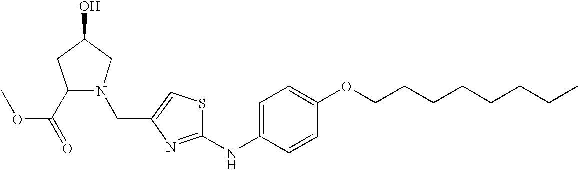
C1=C(NC2=NC(CN3C(C(=O)OC)CC(O)C3)=CS2)C=CC(OCCCCCCCC)=C1
